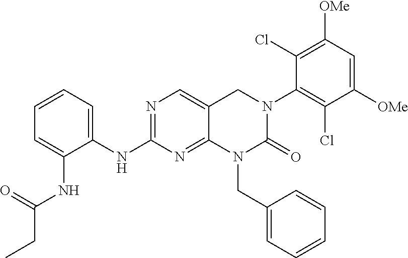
C1=CC=C(NC2=NC=C3C(=N2)N(CC2=CC=CC=C2)C(=O)N(C2=C(Cl)C([OMe])=CC([OMe])=C2Cl)C3)C(NC(=O)CC)=C1
